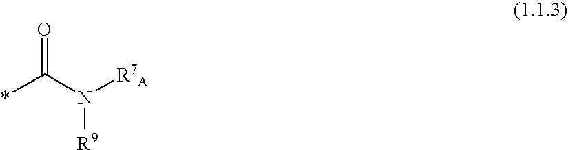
*C(N([R7A])[R9])=O
